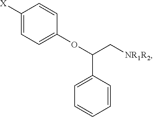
C1([X])=CC=C(OC(C[NR1R2])C2=CC=CC=C2)C=C1
